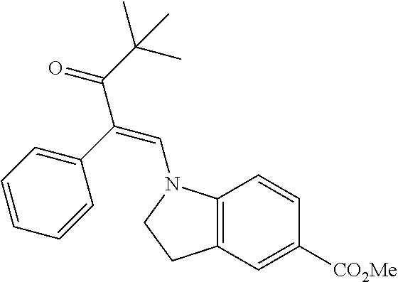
C12=C(C=C([CO2Me])C=C1)CCN2C=C(C(C(C)(C)C)=O)C1=CC=CC=C1
